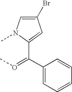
C1(C(=OC)C2=CC(Br)=CN2C)=CC=CC=C1
